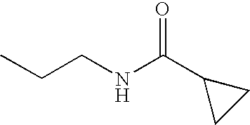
C(NCCC)(C1CC1)=O
